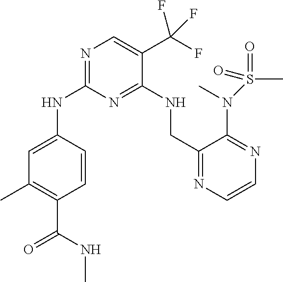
C1=C(NC2=NC=C(C(F)(F)F)C(NCC3=NC=CN=C3N(C)S(=O)(C)=O)=N2)C=CC(C(NC)=O)=C1C
